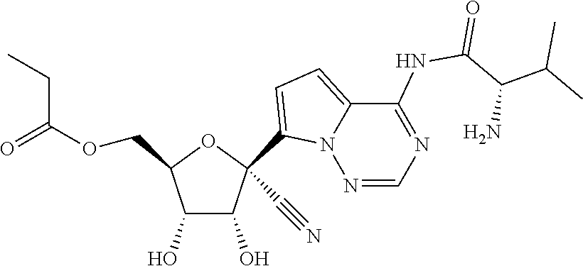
O=C(CC)OCC1OC(C#N)(C2=CC=C3C(NC(C(C(C)C)N)=O)=NC=NN32)C(O)C1O
